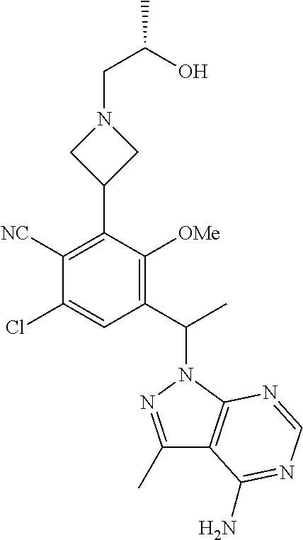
C1(C)=NN(C(C2=C([OMe])C(C3CN(CC(O)C)C3)=C([NC])C(Cl)=C2)C)C2=C1C(N)=NC=N2
